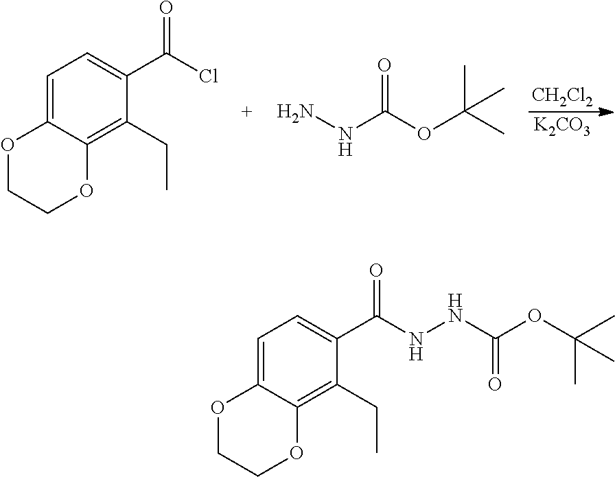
[CH2Cl2].[K2CO3].C1=C2C(=C(CC)C(C(Cl)=O)=C1)OCCO2.NNC(OC(C)(C)C)=O.C1=C2C(=C(CC)C(C(NNC(OC(C)(C)C)=O)=O)=C1)OCCO2
